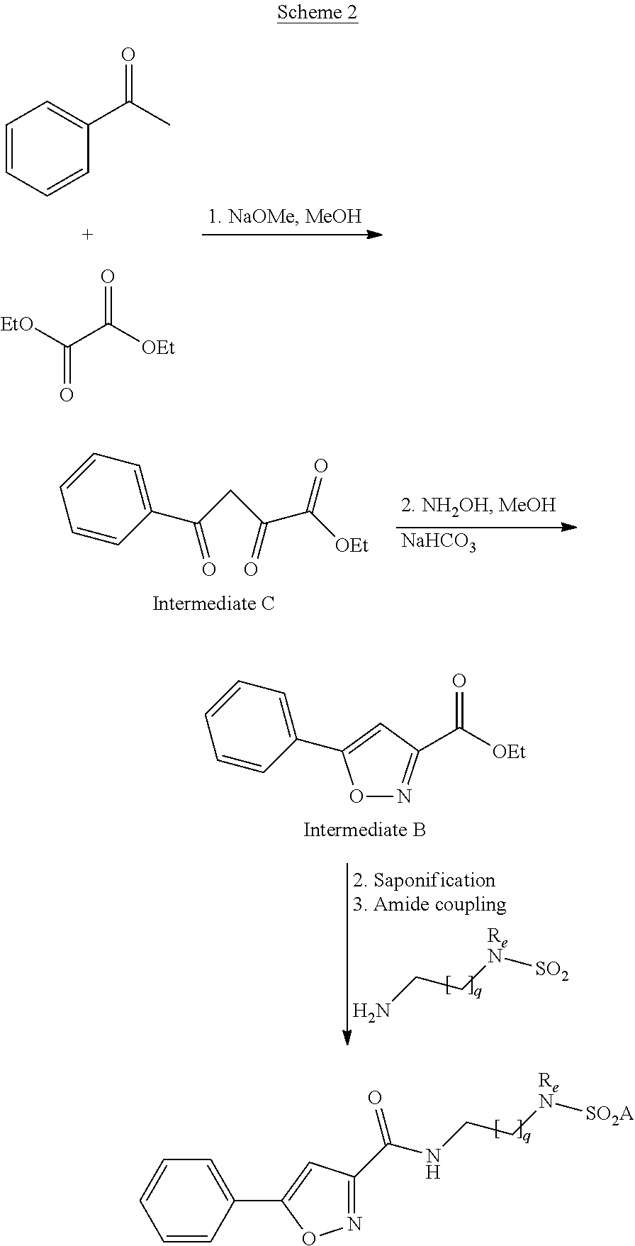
C1=CC=CC(C(C)=O)=C1.[EtO]C(C([OEt])=O)=O.C1=CC(C2=CC(C(NCC[ReN][SO2A])=O)=NO2)=CC=C1.NCC[ReN][SO2].O1N=C(C([OEt])=O)C=C1C1=CC=CC=C1.[NaHCO3].C1(C(CC(C([OEt])=O)=O)=O)=CC=CC=C1
